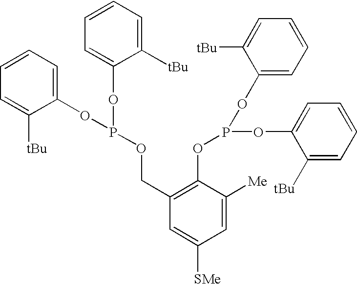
C1=CC=C(OP(OC2=CC=CC=C2[tBu])OCC2=C(OP(OC3=CC=CC=C3[tBu])OC3=CC=CC=C3[tBu])C([Me])=CC([SMe])=C2)C([tBu])=C1
